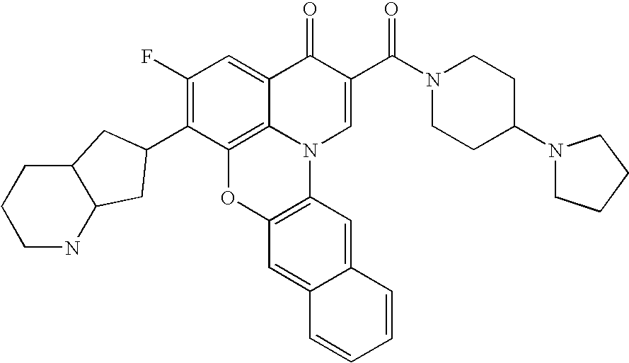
C1(F)=C(C2CC3C(CCCN3)C2)C2=C3C(=C1)C(=O)C(C(N1CCC(N4CCCC4)CC1)=O)=CN3C1=C(O2)C=C2C(=C1)C=CC=C2
